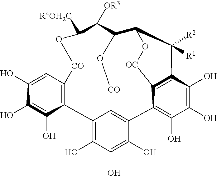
C1(O)=C(O)C2=C(C=C1O)[CO]OC([R4OH2C])C([OR3])C1O[CO]C3=C(C(O)=C(O)C(O)=C23)C2=C(O)C(O)=C(O)C3=C2[OC]OC1C3([R1])[R2]
